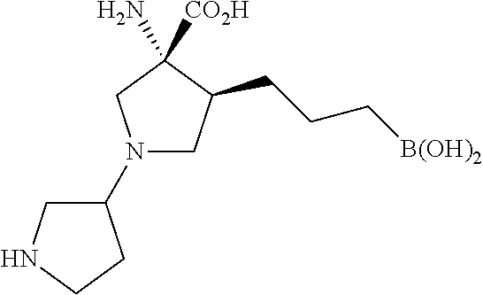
N1(C2CNCC2)CC(CCC[B(OH)2])C(N)([CO2H])C1
